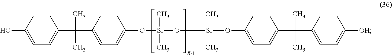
C1=CC(C(C)(C)C2=CC=C(O)C=C2)=CC=C1O[Si](O[Si](OC1=CC=C(C(C)(C)C2=CC=C([OH])C=C2)C=C1)(C)C)(C)C
